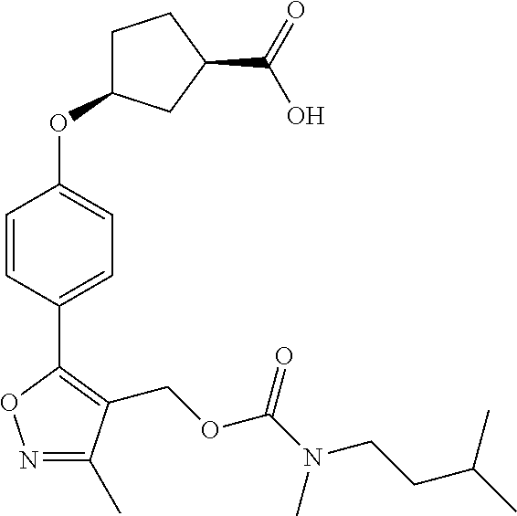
N1=C(C)C(COC(=O)N(C)CCC(C)C)=C(C2=CC=C(OC3CCC(C(=O)O)C3)C=C2)O1
